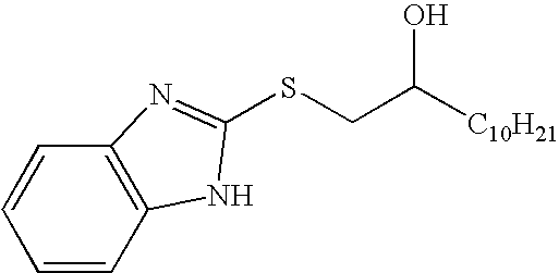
C12=C(N=C(SCC([C10H21])O)N1)C=CC=C2
